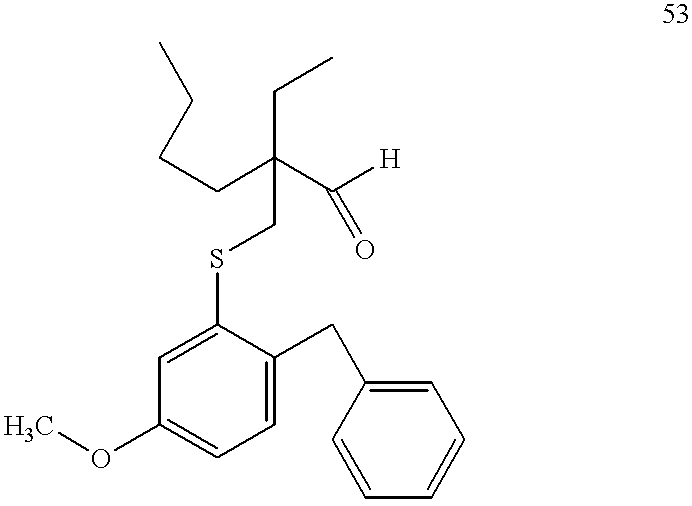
C1=C(SCC(CC)(CCCC)C([H])=O)C(CC2=CC=CC=C2)=CC=C1OC
